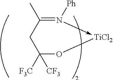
C1(C)=N([Ph])->[TiCl2]OC([F3C])([CF3])C1
